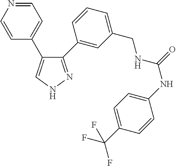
C1(C2=CC(CNC(=O)NC3=CC=C(C(F)(F)F)C=C3)=CC=C2)=NNC=C1C1=CC=NC=C1
